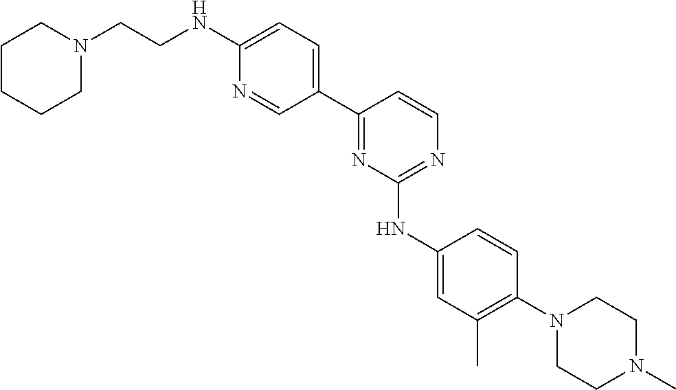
C1(C2=NC(NC3=CC(C)=C(N4CCN(C)CC4)C=C3)=NC=C2)=CC=C(NCCN2CCCCC2)N=C1
